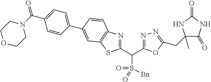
C1(C(C2=NN=C(CC3(C)C(=O)NC(=O)N3)O2)S(=O)(=O)[Bn])=NC2=C(S1)C=C(C1=CC=C(C(N3CCOCC3)=O)C=C1)C=C2
